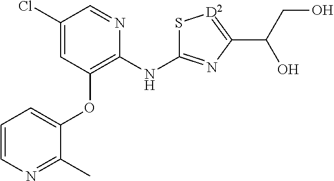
ClC1=CC(OC2=CC=CN=C2C)=C(NC2=NC(C(CO)O)=[D2]S2)N=C1
